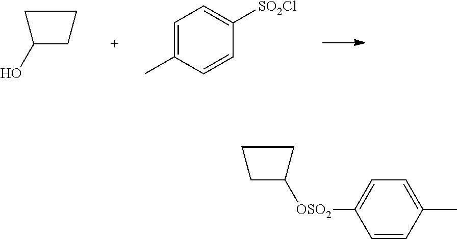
C1(O)CCC1.C1=C(C)C=CC([SO2Cl])=C1.C1([OSO2]C2=CC=C(C)C=C2)CCC1
